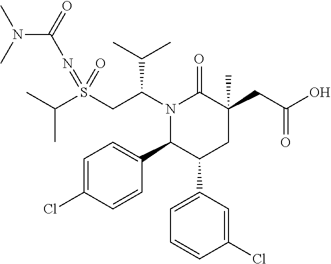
S(CC(N1C(=O)C(CC(=O)O)(C)CC(C2=CC=CC(Cl)=C2)C1C1=CC=C(Cl)C=C1)C(C)C)(=NC(=O)N(C)C)(=O)C(C)C
